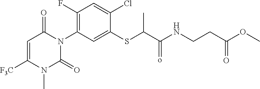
C1(F)=C(N2C(=O)C=C([F3C])N(C)C2=O)C=C(SC(C(NCCC(OC)=O)=o)C)C(Cl)=C1
